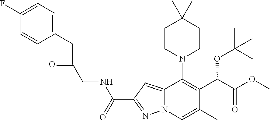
C12=CC(C(=O)NCC(=O)CC3=CC=C(F)C=C3)=NN1C=C(C)C(C(C(OC)=O)OC(C)(C)C)=C2N1CCC(C)(C)CC1
